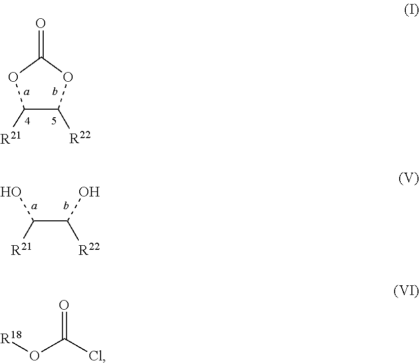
C1([R21])C([R22])OC(=O)O1.C(C(O)[R22])([R21])O.O(C(=O)Cl)[R18]
